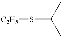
[C2H5]SC(C)C
